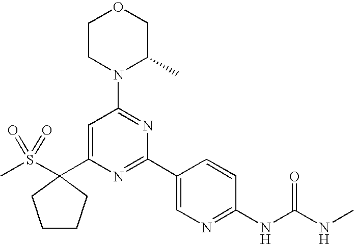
C1(C2(S(C)(=O)=O)CCCC2)=CC(N2C(C)COCC2)=NC(C2=CN=C(NC(=O)NC)C=C2)=N1
